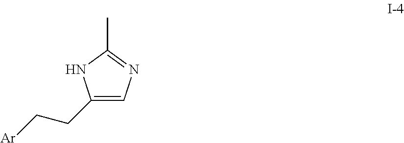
C1=C(CC[Ar])NC(C)=N1
